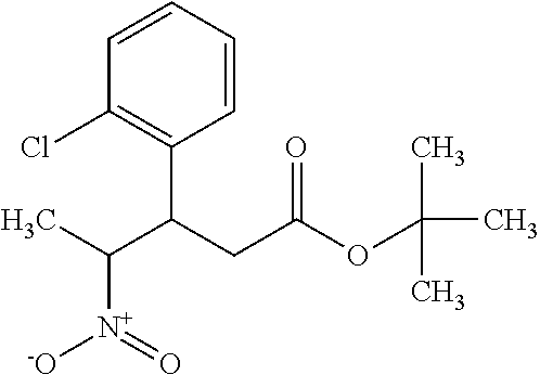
C1=CC=CC(C(CC(OC(C)(C)C)=O)C(C)[N+](=O)[-O])=C1Cl
